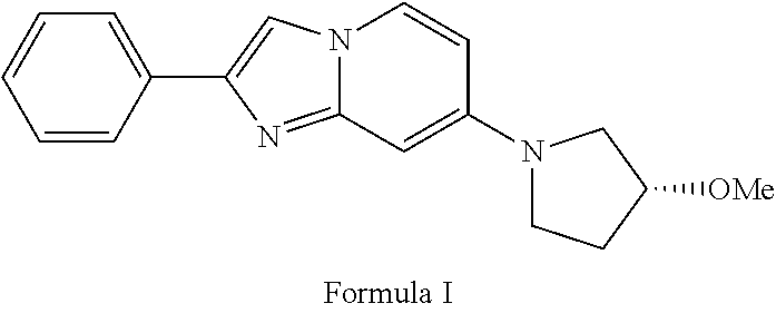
N12C(=NC(C3=CC=CC=C3)=C1)C=C(N1CCC([OMe])C1)C=C2
